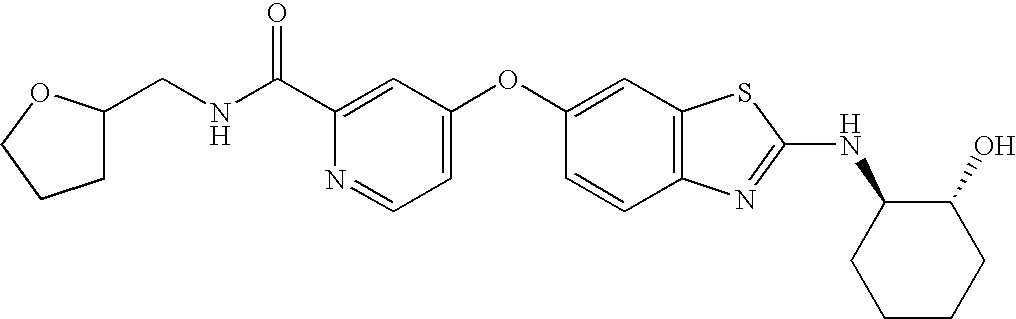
C1(C(NCC2CCCO2)=O)=CC(OC2=CC3=C(C=C2)N=C(NC2CCCCC2O)S3)=CC=N1
